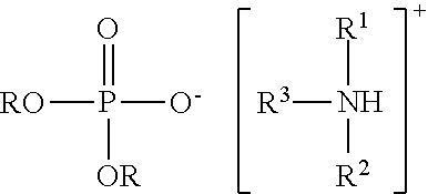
[R3]N([R1])[R2].[RO]P([O-])(=O)[OR]
